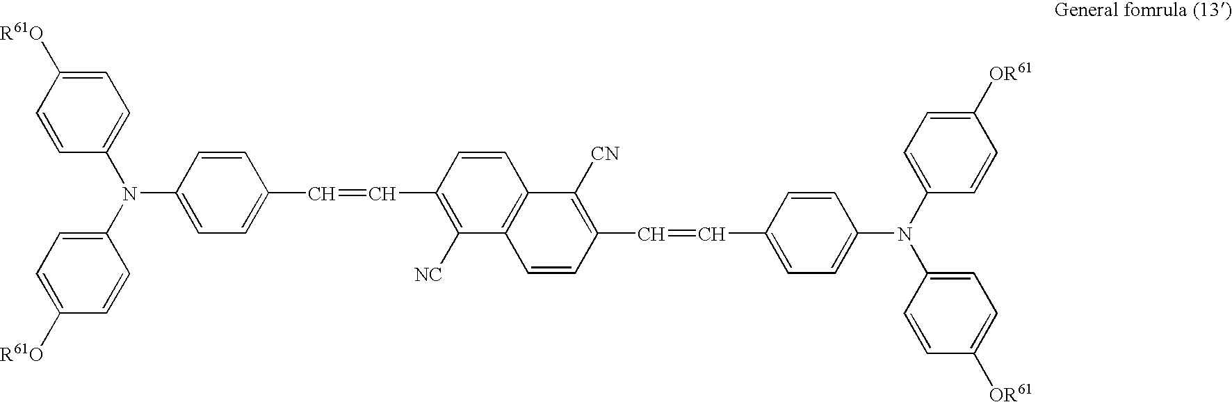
C1(N(C2=CC=C(C=CC3=C([NC])C4=C(C=C3)C([CN])=C(C=CC3=CC=C(N(C5=CC=C([OR61])C=C5)C5=CC=C([OR61])C=C5)C=C3)C=C4)C=C2)C2=CC=C([R61O])C=C2)=CC=C([R61O])C=C1
